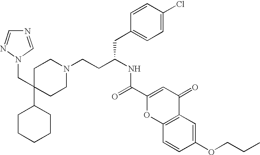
N1=CN(CC2(C3CCCCC3)CCN(CCC(NC(=O)C3=CC(=O)C4=C(O3)C=CC(OCCC)=C4)CC3=CC=C(Cl)C=C3)CC2)N=C1
